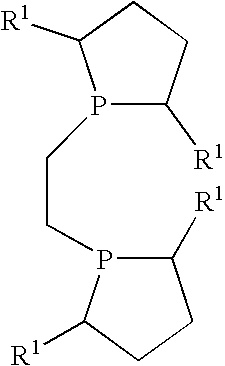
C1([R1])CCC([R1])P1CCP1C([R1])CCC1[R1]
